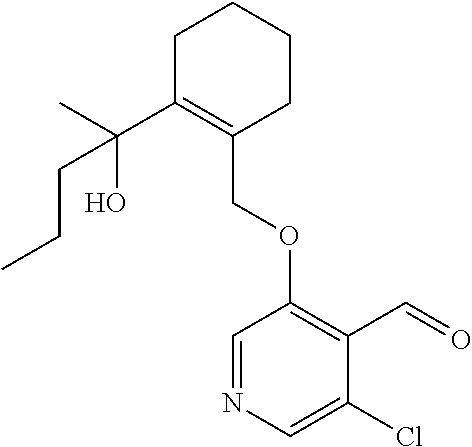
C1C(C(C)(O)CCC)=C(COC2=C(C=O)C(Cl)=CN=C2)CCC1
